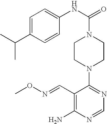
C1(N2CCN(C(=O)NC3=CC=C(C(C)C)C=C3)CC2)=NC=NC(N)=C1C=NOC
